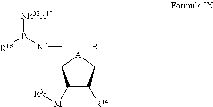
C1([M][R31])C([R14])C(B)[A]C1C[M]P([R18])[NR32R17]
